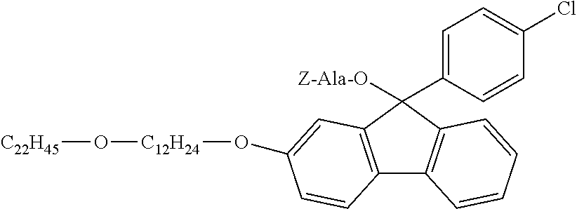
C12=C(C(C3=CC=C(Cl)C=C3)([Z-Ala-O])C3=C1C=CC=C3)C=C(O[C12H24]O[C22H45])C=C2
